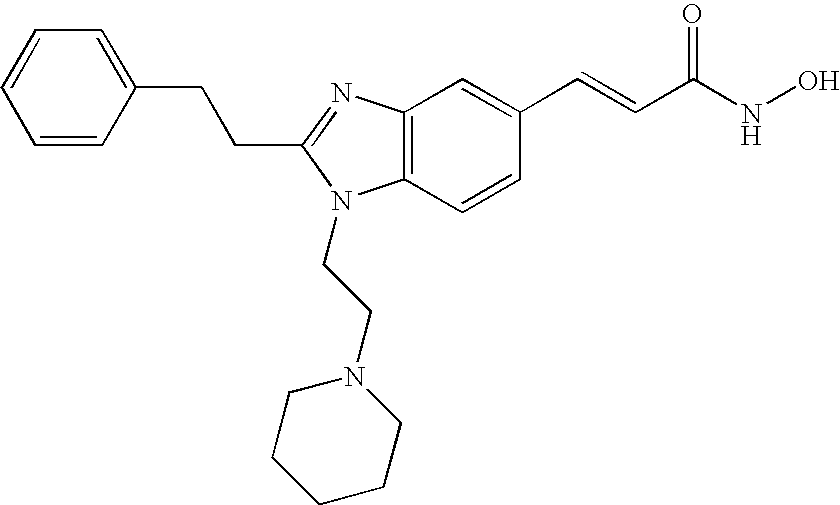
C(C1=NC2=C(C=CC(C=CC(NO)=O)=C2)N1CCN1CCCCC1)CC1=CC=CC=C1
